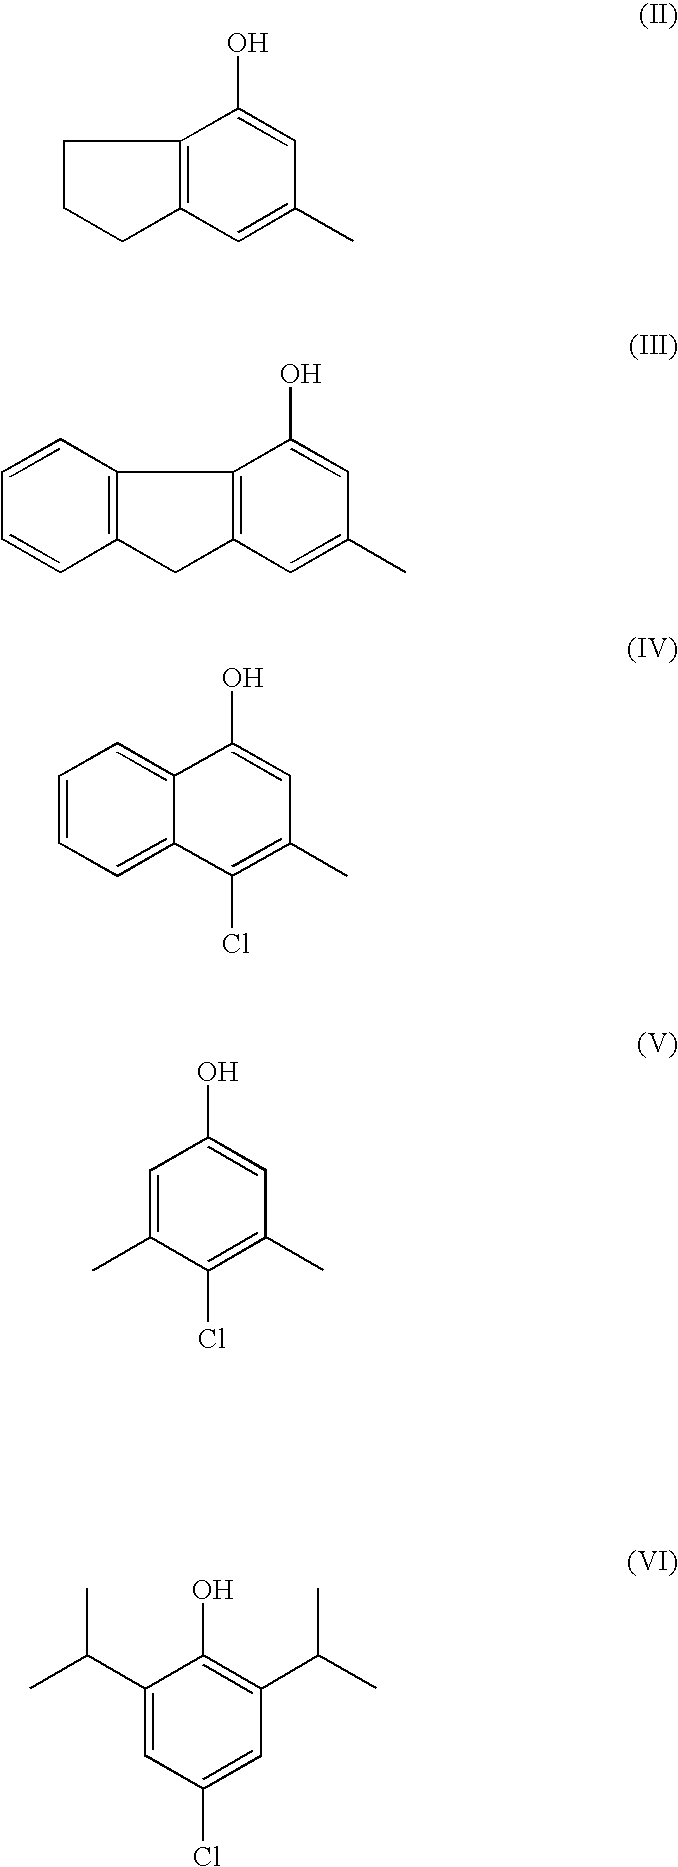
C1=C(C)C=C(O)C2=C1CCC2.C1=C(C)C=C(O)C2=C1CC1=C2C=CC=C1.C1=CC=C2C(=C1)C(O)=CC(C)=C2Cl.C1=C(C)C(Cl)=C(C)C=C1O.C1(C(C)C)=CC(Cl)=CC(C(C)C)=C1O
